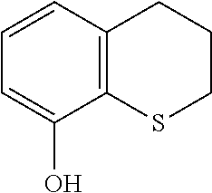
C12=C(SCCC1)C(O)=CC=C2
